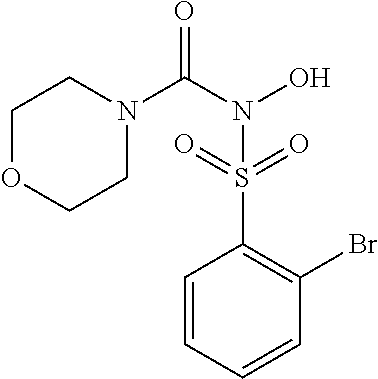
C1OCCN(C(N(O)S(C2=C(Br)C=CC=C2)(=O)=O)=O)C1
